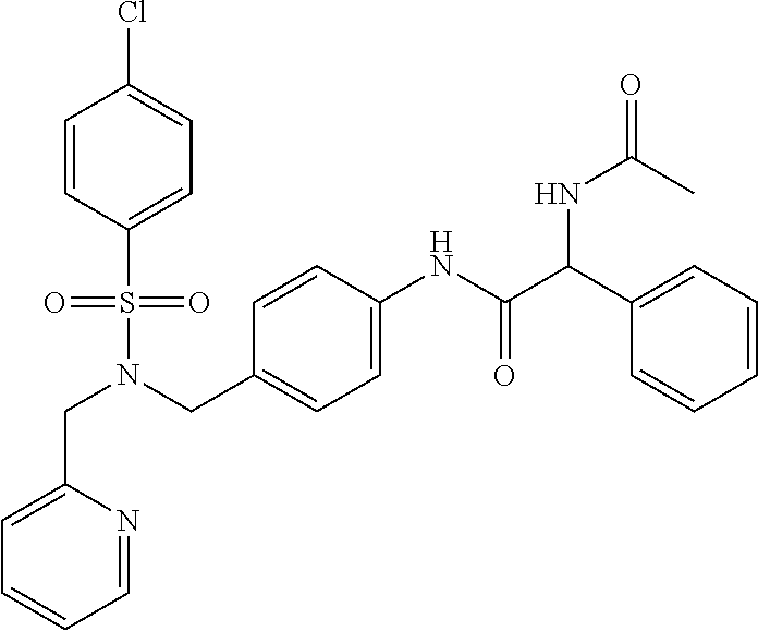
N(S(C1=CC=C(Cl)C=C1)(=O)=O)(CC1=CC=C(NC(C(C2=CC=CC=C2)NC(C)=O)=O)C=C1)CC1=CC=CC=N1
